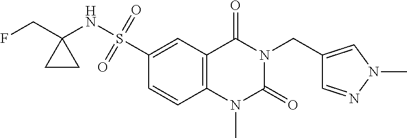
C(C1(NS(=O)(=O)C2=CC3=C(C=C2)N(C)C(=O)N(CC2=CN(C)N=C2)C3=O)CC1)F
